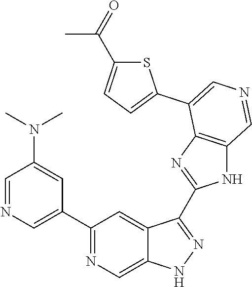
C1(C2=CN=CC(N(C)C)=C2)=NC=C2C(=C1)C(C1=NC3=C(N1)C=NC=C3C1=CC=C(C(C)=O)S1)=NN2
